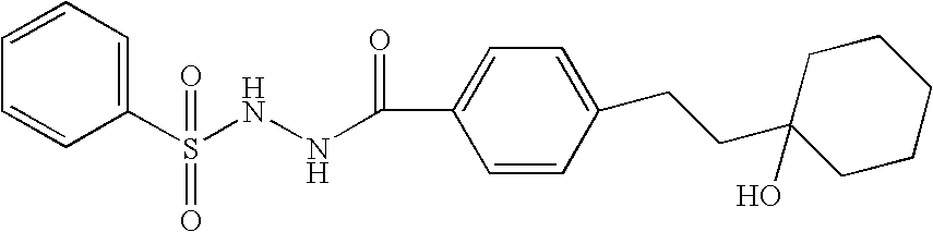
C1=CC=CC(S(NNC(C2=CC=C(CCC3(O)CCCCC3)C=C2)=O)(=O)=O)=C1
